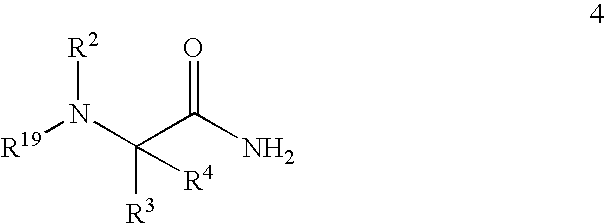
[R19]N(C(C(N)=O)([R3])[R4])[R2]
